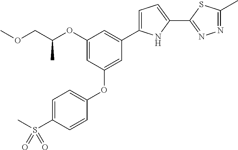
C1=C(S(C)(=O)=O)C=CC(OC2=CC(C3=CC=C(C4=NN=C(C)S4)N3)=CC(OC(COC)C)=C2)=C1
